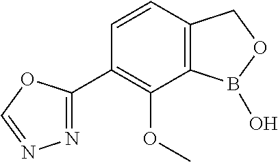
C12=C(C=CC(C3=NN=CO3)=C1OC)COB2O
